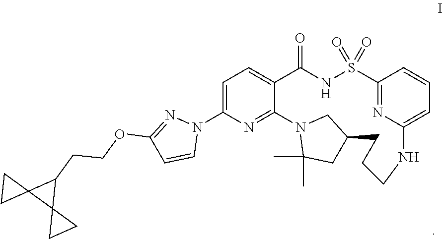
C1=C(N2N=C(OCCC3C4(C35CC5)CC4)C=C2)N=C2C(=C1)C(=O)NS(=O)(=O)C1=NC(=CC=C1)NCCCC1CC(C)(C)N2C1
